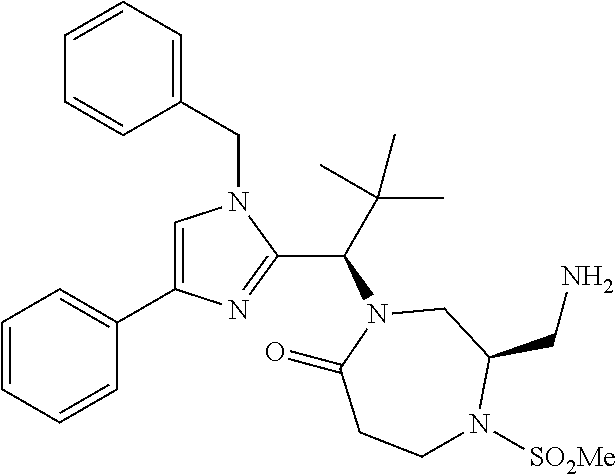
C1=CC=CC(C2=CN(CC3=CC=CC=C3)C(C(C(C)(C)C)N3C(=O)CCN([SO2Me])C(CN)C3)=N2)=C1
